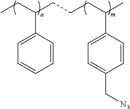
C1=CC(C(CC)CCCC(C)C2=CC=C(C[N3])C=C2)=CC=C1
